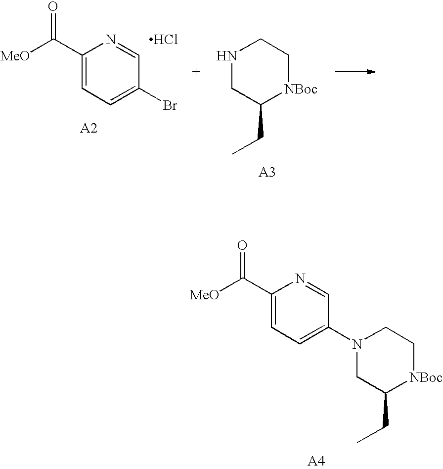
C1(C([MeO])=O)=CC=C(Br)C=N1.Cl.N1CC(CC)[NBoc]CC1.C1(C([MeO])=O)=CC=C(N2CC(CC)[NBoc]CC2)C=N1
